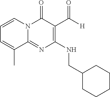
N(C1=C(C([H])=O)C(=O)N2C(=N1)C(C)=CC=C2)CC1CCCCC1
